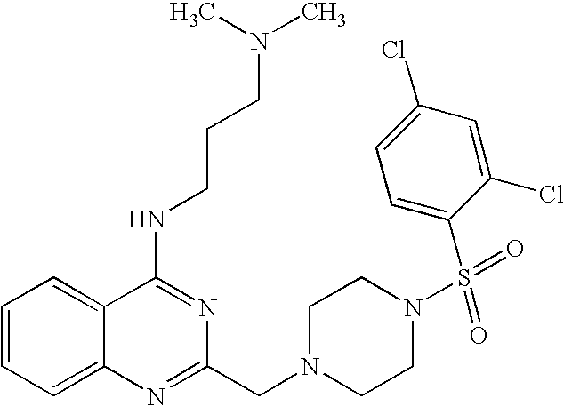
C1=CC=C2C(=C1)C(NCCCN(C)C)=NC(CN1CCN(S(C3=CC=C(Cl)C=C3Cl)(=O)=O)CC1)=N2
